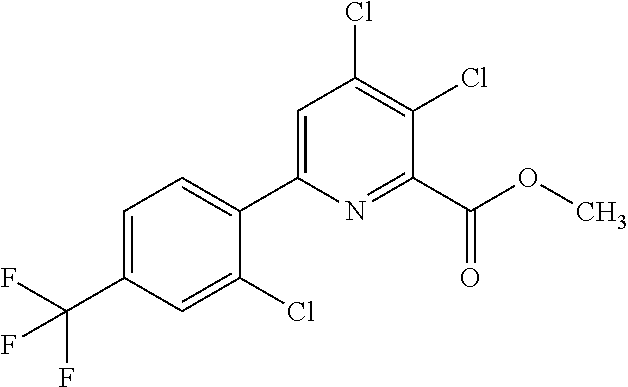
C(C1=CC=C(C2=CC(Cl)=C(Cl)C(C(OC)=O)=N2)C(Cl)=C1)(F)(F)F
